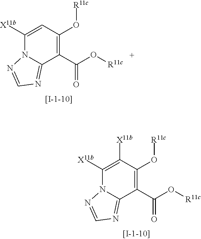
C1([X11b])=CC(O[R11c])=C(C(O[R11c])=O)C2=NC=NN12.C1([X11b])=C([X11b])C(O[R11c])=C(C(O[R11c])=O)C2=NC=NN12
